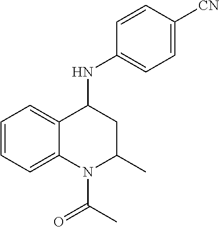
C1=C([CN])C=CC(NC2C3=CC=CC=C3N(C(C)=O)C(C)C2)=C1
